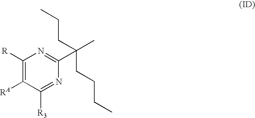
C1([R])=C([RA])C([R3])=NC(C(C)(CCCC)CCC)=N1
